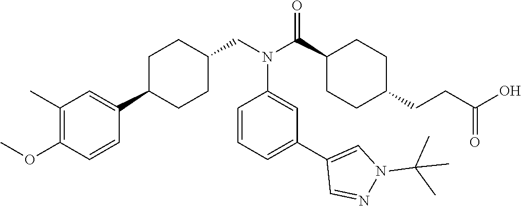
C1(C)=C(OC)C=CC(C2CCC(CN(C(C3CCC(CCC(O)=O)CC3)=O)C3=CC(C4=CN(C(C)(C)C)N=C4)=CC=C3)CC2)=C1
